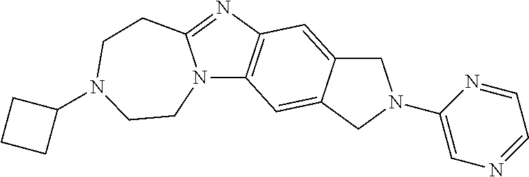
N12C3=C(N=C1CCN(C1CCC1)CC2)C=C1C(=C3)CN(C2=CN=CC=N2)C1
